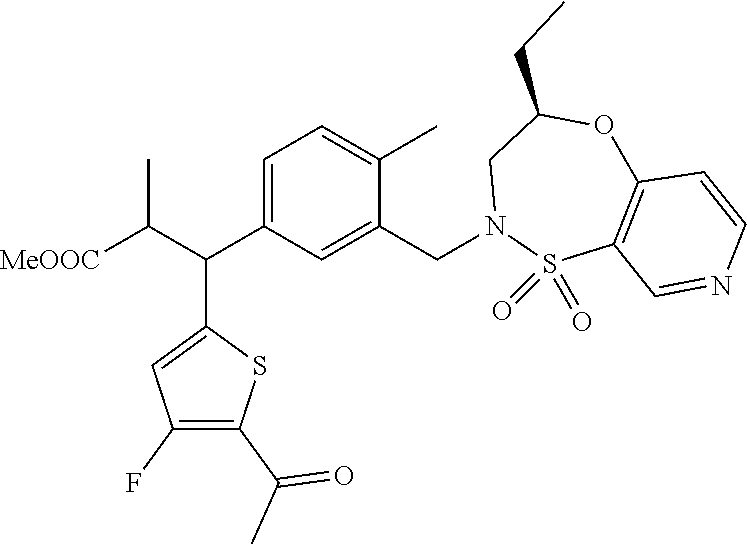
[MeOOC]C(C(C1=CC(F)=C(C(C)=O)S1)C1=CC=C(C)C(CN2S(=O)(=O)C3=C(OC(CC)C2)C=CN=C3)=C1)C
